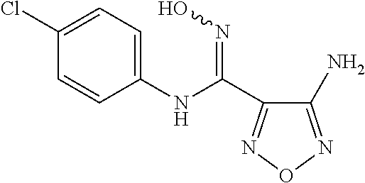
C1(N)=NON=C1C(NC1=CC=C(Cl)C=C1)=NO
